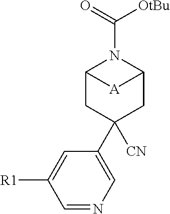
C1([CN])(C2=CN=CC([R1])=C2)CC2N(C(=O)[OtBu])C(C1)[A]2
